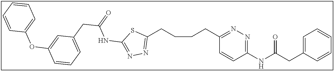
C1(CCCCC2=NN=C(NC(=O)CC3=CC=CC(OC4=CC=CC=C4)=C3)S2)=NN=C(NC(CC2=CC=CC=C2)=O)C=C1
